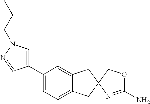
C1(C2=CC=C3C(=C2)CC2(C3)COC(N)=N2)=CN(CCC)N=C1
